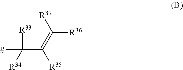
[R35]C(=C([R36])[R37])C([R33])([#])[R34]
